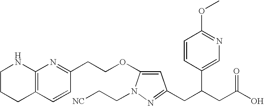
C1CCC2=C(N1)N=C(CCOC1=CC(CC(CC(O)=O)C3=CN=C(OC)C=C3)=NN1CC[NC])C=C2
